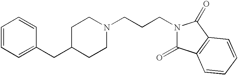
C1=CC=C(CC2CCN(CCCN3C(=O)C4=C(C3=O)C=CC=C4)CC2)C=C1
